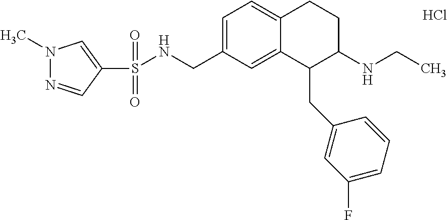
Cl.N1(C)N=CC(S(NCC2=CC=C3C(=C2)C(CC2=CC(F)=CC=C2)C(NCC)CC3)(=O)=O)=C1
